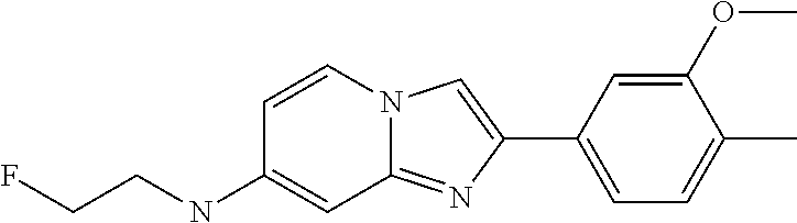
C1=C(C)C(OC)=CC(C2=CN3C(=N2)C=C(NCCF)C=C3)=C1
